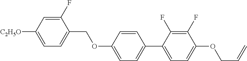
C1(F)=CC([C2H5O])=CC=C1COC1=CC=C(C2=CC=C(OCC=C)C(F)=C2F)C=C1
